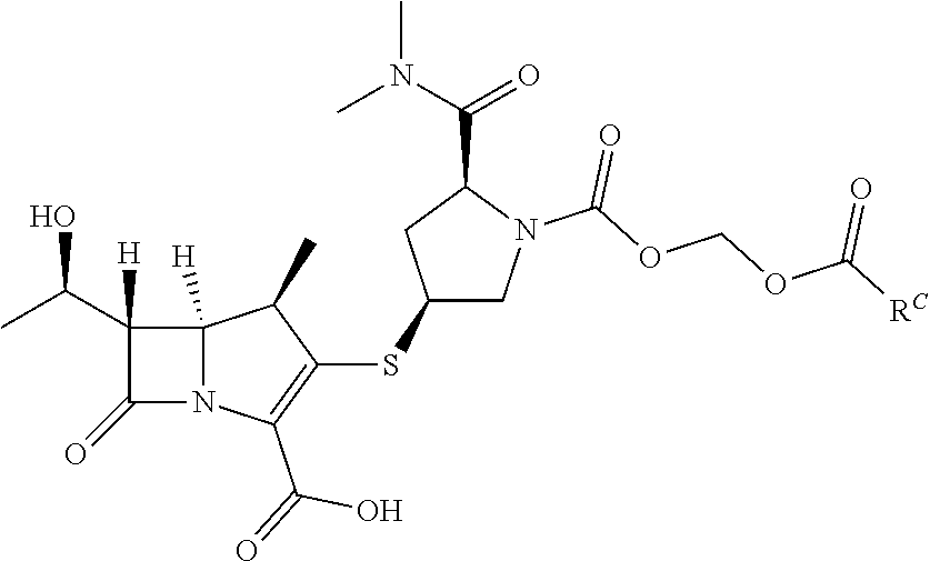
C1(C(C)O)([H])C(=O)N2C1([H])C(C)C(SC1CN(C(OCOC([RC])=O)=O)C(C(N(C)C)=O)C1)=C2C(=O)O
